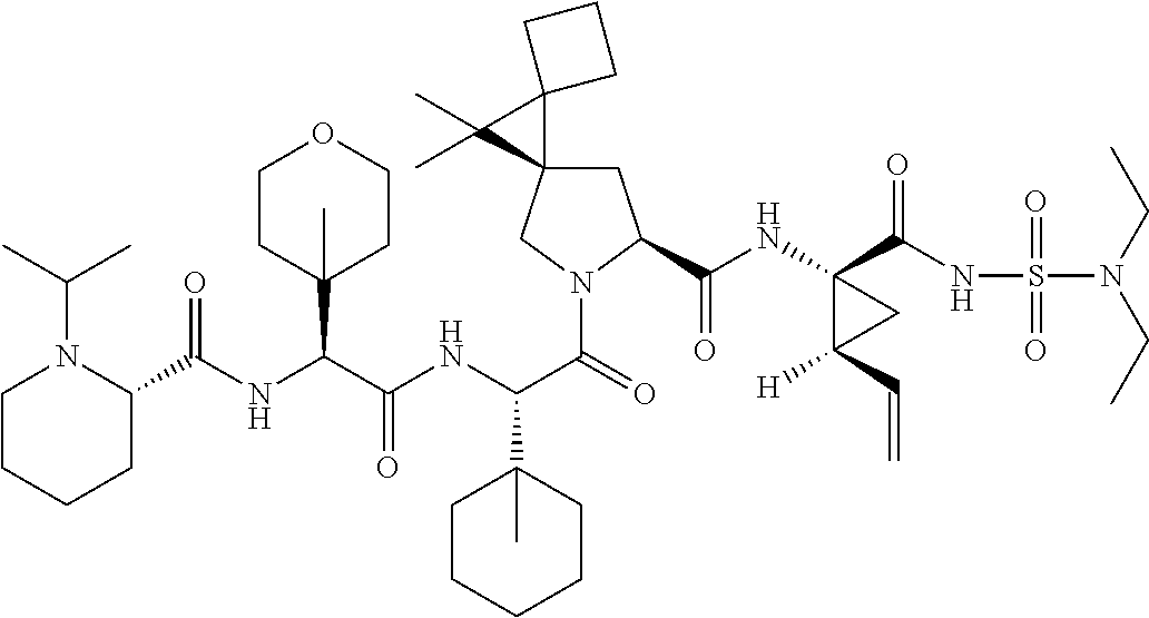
C1C2(CN(C(C(NC(C(NC(=O)C3N(C(C)C)CCCC3)C3(C)CCOCC3)=O)C3(C)CCCCC3)=O)C1C(NC1(C(NS(N(CC)CC)(=O)=O)=O)C([H])(C=C)C1)=O)C1(C2(C)C)CCC1
